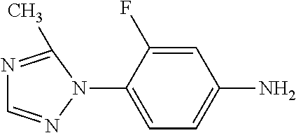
N1=C(C)N(C2=CC=C(N)C=C2F)N=C1
